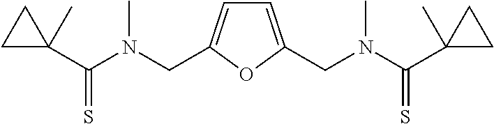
C1(C(N(CC2=CC=C(CN(C(C3(C)CC3)=S)C)O2)C)=S)(C)CC1
